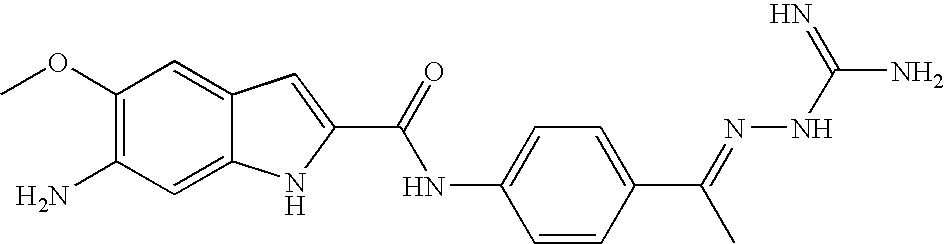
C1(OC)=C(N)C=C2C(=C1)C=C(C(=O)NC1=CC=C(C(=NNC(N)=N)C)C=C1)N2
